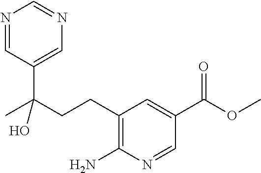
C1(CCC(C)(C2=CN=CN=C2)O)=C(N)N=CC(C(OC)=O)=C1
